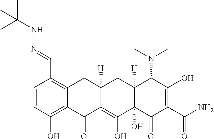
C1=CC(O)=C2C(=C1C=NNC(C)(C)C)CC1([H])C(=C(O)C3(O)C([H])(C1)C(N(C)C)C(O)=C(C(=O)N)C3=O)C2=O
